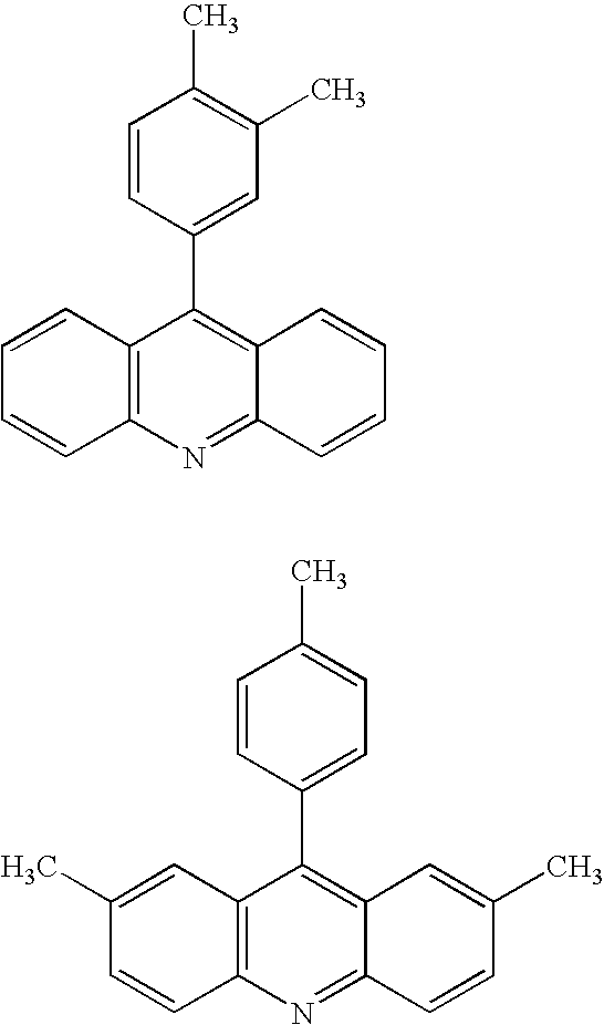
C12=C(N=C3C(=C1C1=CC(C)=C(C)C=C1)C=CC=C3)C=CC=C2.C12=C(N=C3C(=C1C1=CC=C(C)C=C1)C=C(C)C=C3)C=CC(C)=C2
